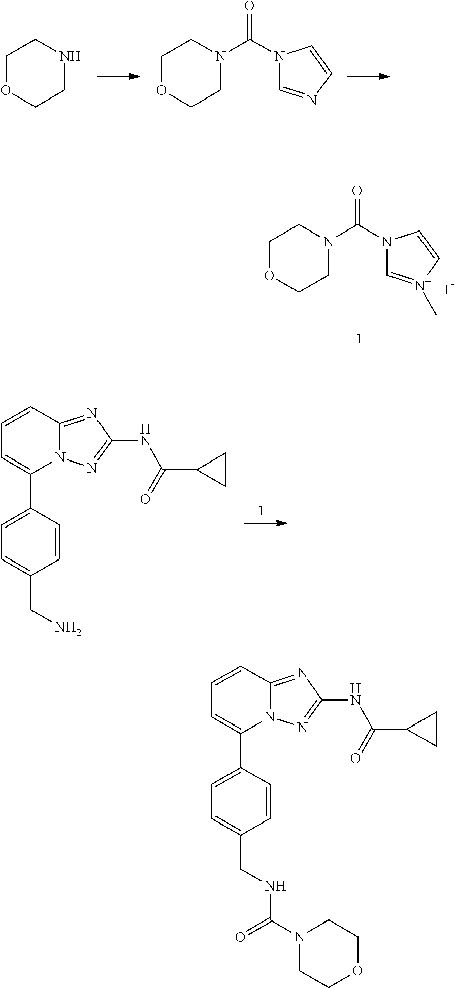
C1OCCNC1.C1OCCN(C(N2C=NC=C2)=O)C1.C1OCCN(C(N2C=[N+](C)C=C2)=O)C1.I.C1=CC2=NC(NC(C3CC3)=O)=NN2C(C2=CC=C(CN)C=C2)=C1.C1=CC2=NC(NC(C3CC3)=O)=NN2C(C2=CC=C(CNC(N3CCOCC3)=O)C=C2)=C1
